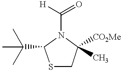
S1CC([CO2Me])(C)N(C([H])=O)C1C(C)(C)C
